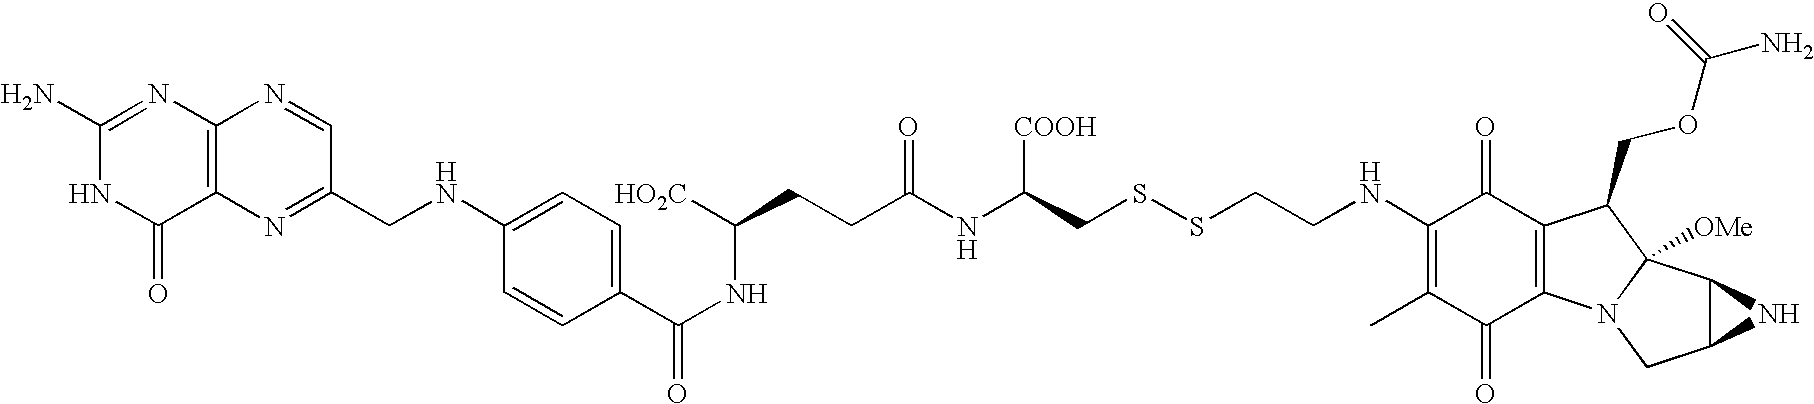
C1(N)=NC2=C(C(=O)N1)N=C(CNC1=CC=C(C(NC(CCC(NC(CSSCCNC3=C(C)C(=O)C4=C(C3=O)C(COC(N)=O)C3([OMe])N4CC4C3N4)[COOH])=O)[HO2C])=O)C=C1)C=N2
